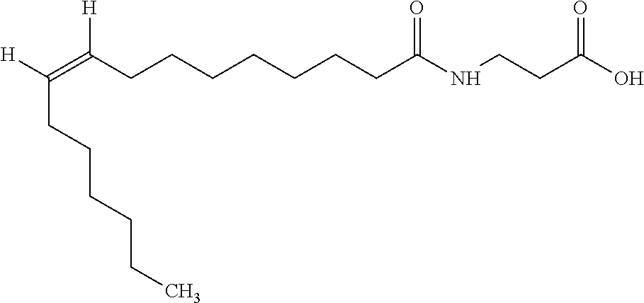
[H]C(=C(CCCCCCCC(NCCC(O)=O)=O)[H])CCCCCC
